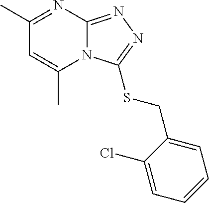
N12C(=NN=C1SCC1=CC=CC=C1Cl)N=C(C)C=C2C
